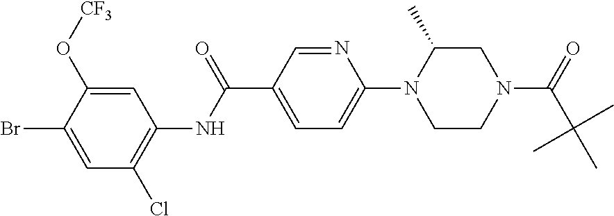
C1=C(O[CF3])C(Br)=CC(Cl)=C1NC(C1=CC=C(N2CCN(C(=O)C(C)(C)C)CC2C)N=C1)=O
